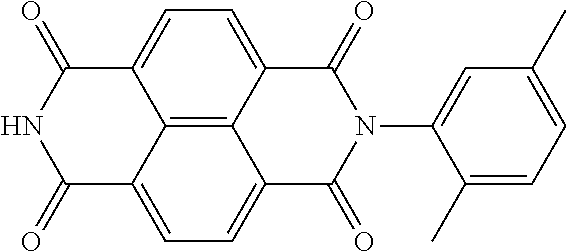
C1(C)=CC=C(C)C(N2C(=O)C3=CC=C4C5=C3C(=CC=C5C(=O)NC4=O)C2=O)=C1
